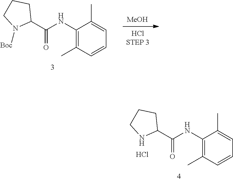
C1(NC(C2CCCN2)=O)=C(C)C=CC=C1C.Cl.C1(NC(C2CCCN2[Boc])=O)=C(C)C=CC=C1C.[MeOH]
